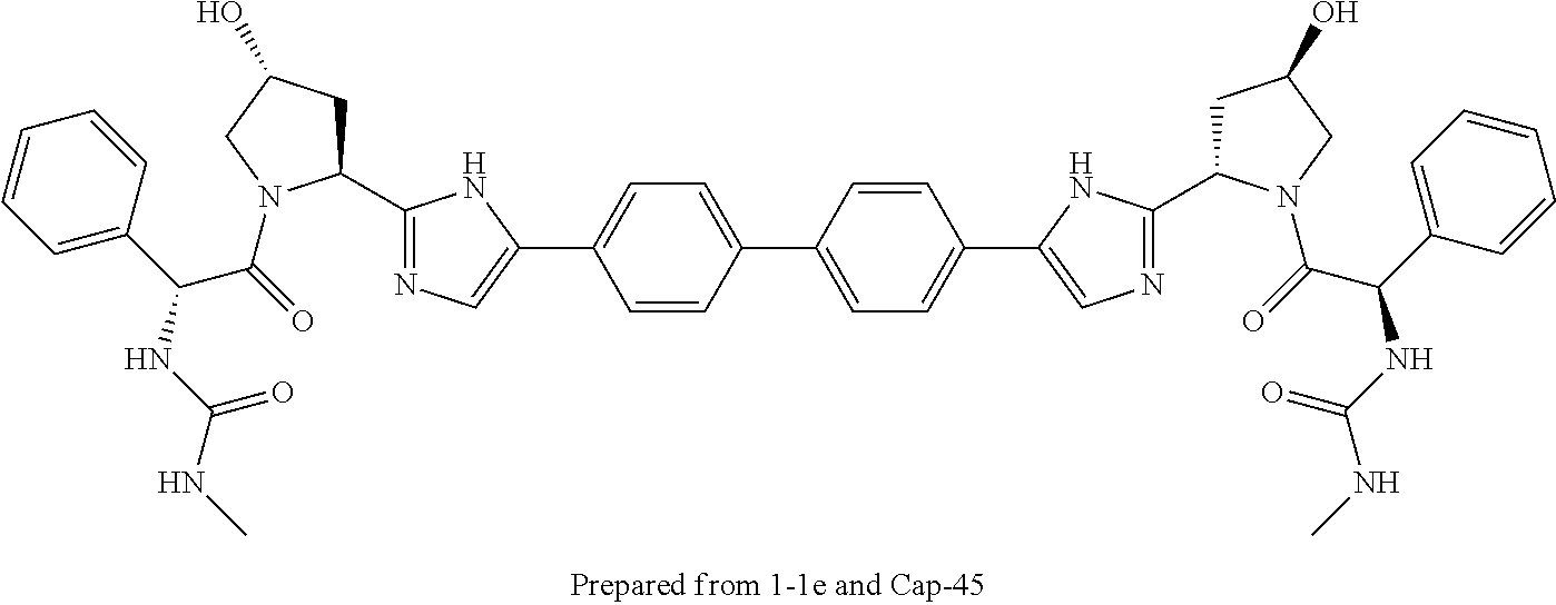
C1(C2CC(O)CN2C(=O)C(C2=CC=CC=C2)NC(NC)=O)=NC=C(C2=CC=C(C3=CC=C(C4=CN=C(C5CC(O)CN5C(=O)C(C5=CC=CC=C5)NC(=O)NC)N4)C=C3)C=C2)N1
